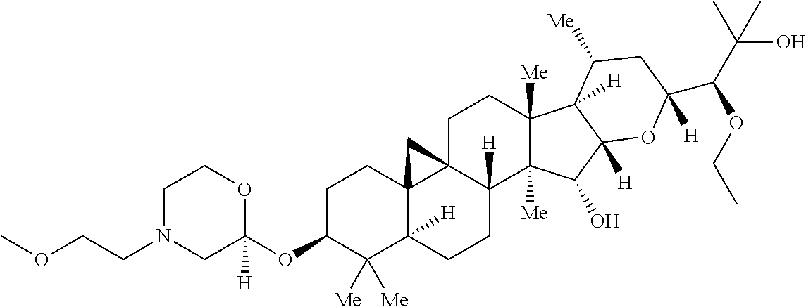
C1C(OC2([H])OCCN(CCOC)C2)C([Me])([Me])C2([H])C3(C1)C1(CCC4([Me])C([Me])(C(O)C5([H])C4([H])C([Me])CC(C(C(C)(C)O)OCC)([H])O5)C1([H])CC2)C3
